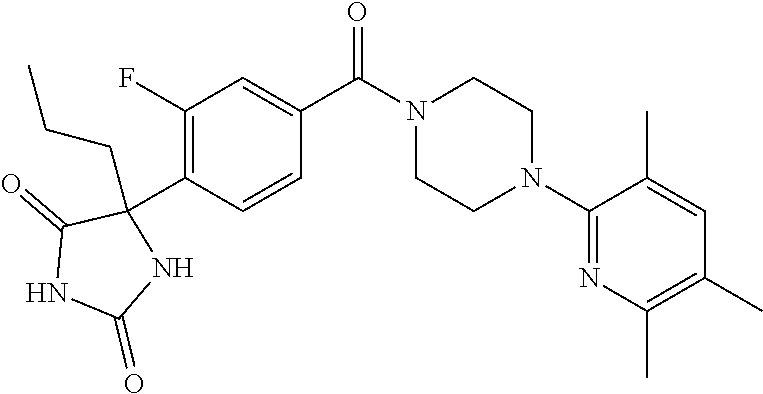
C1(F)=C(C2(CCC)C(=O)NC(=O)N2)C=CC(C(N2CCN(C3=NC(C)=C(C)C=C3C)CC2)=O)=C1
